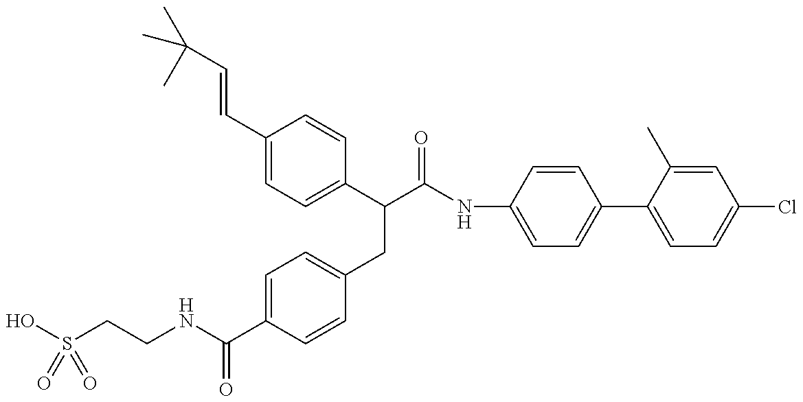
OS(CCNC(C1=CC=C(CC(C(=O)NC2=CC=C(C3=CC=C(Cl)C=C3C)C=C2)C2=CC=C(C=CC(C)(C)C)C=C2)C=C1)=O)(=O)=O
